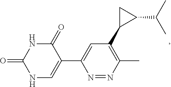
C1=C(C2=CNC(=O)NC2=O)N=NC(C)=C1C1C(C(C)C)C1
